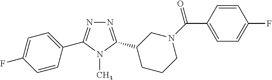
N1=C(C2CCCN(C(=O)C3=CC=C(F)C=C3)C2)N(C)C(C2=CC=C(F)C=C2)=N1
